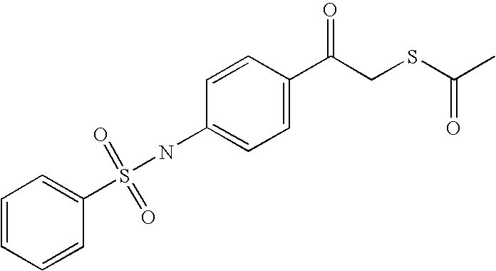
N(C1=CC=C(C(CSC(=O)C)=O)C=C1)S(C1=CC=CC=C1)(=O)=O
